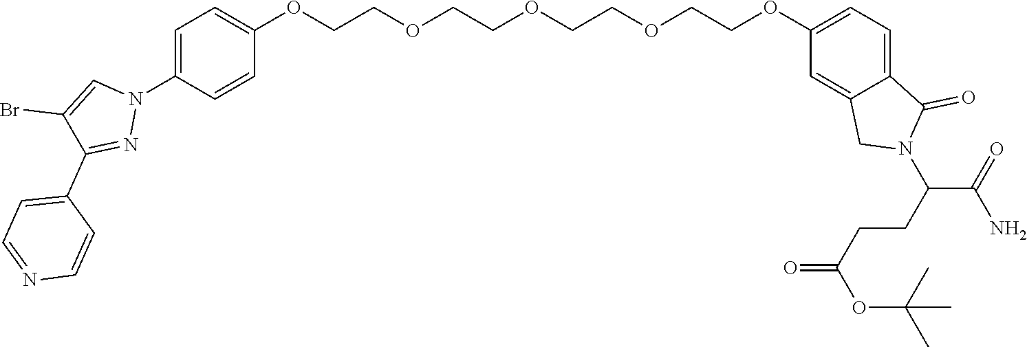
C1=C(N2C=C(Br)C(C3=CC=NC=C3)=N2)C=CC(OCCOCCOCCOCCOC2=CC=C3C(=C2)CN(C(CCC(=O)OC(C)(C)C)C(=O)N)C3=O)=C1
